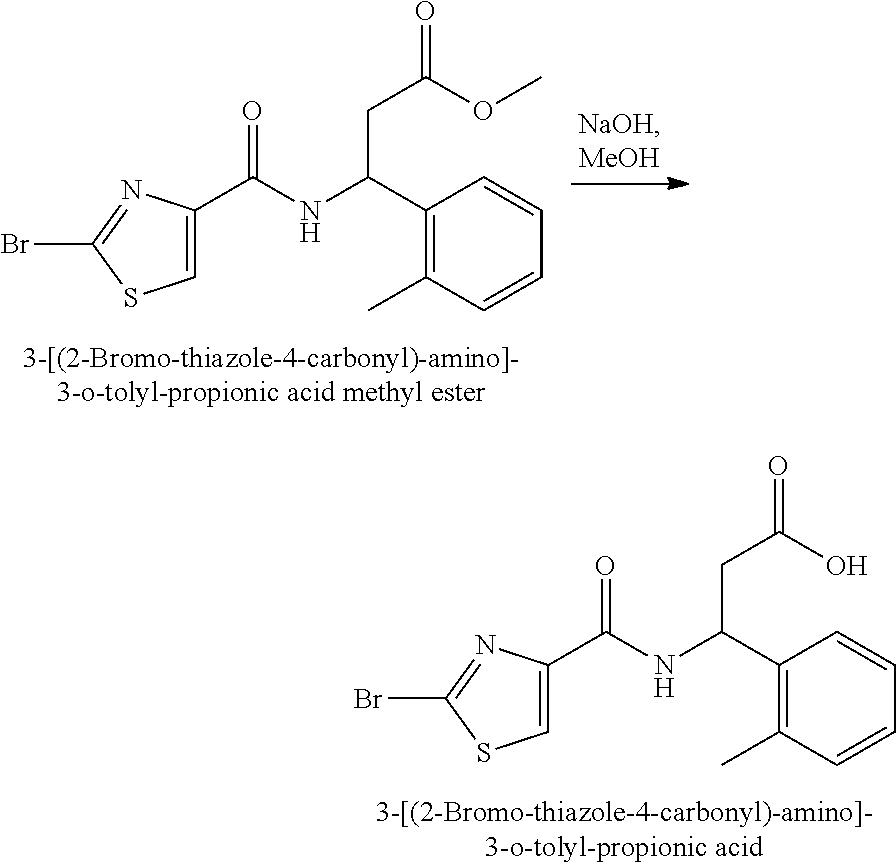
BrC1=NC(C(NC(C2=C(C)C=CC=C2)CC(=O)O)=O)=CS1.BrC1=NC(C(NC(C2=C(C)C=CC=C2)CC(=O)OC)=O)=CS1
